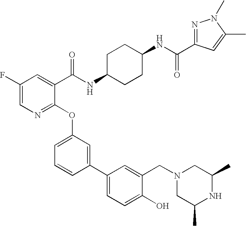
C1(F)=CN=C(OC2=CC=CC(C3=CC=C(O)C(CN4CC(C)NC(C)C4)=C3)=C2)C(C(NC2CCC(NC(=O)C3=NN(C)C(C)=C3)CC2)=O)=C1
